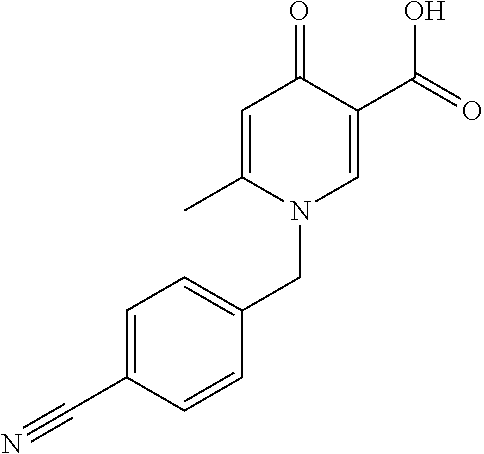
OC(C1=CN(CC2=CC=C(C#N)C=C2)C(C)=CC1=O)=O
